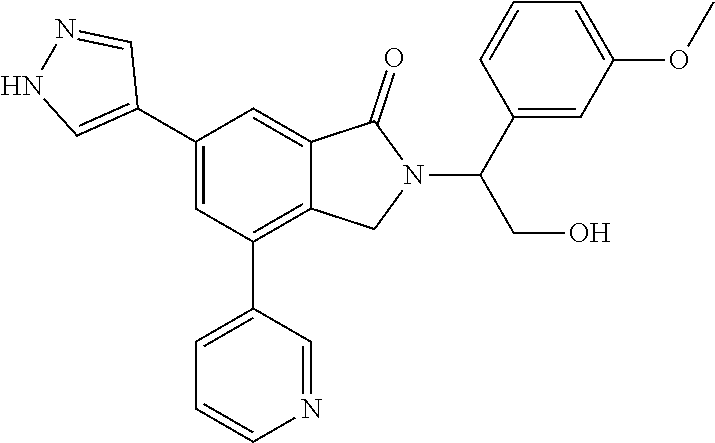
C1(C(N2C(=O)C3=CC(C4=CNN=C4)=CC(C4=CC=CN=C4)=C3C2)CO)=CC(OC)=CC=C1
